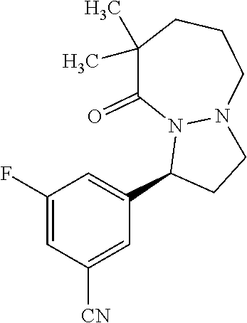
C1(F)=CC([CN])=CC(C2CCN3N2C(=O)C(C)(C)CCC3)=C1
